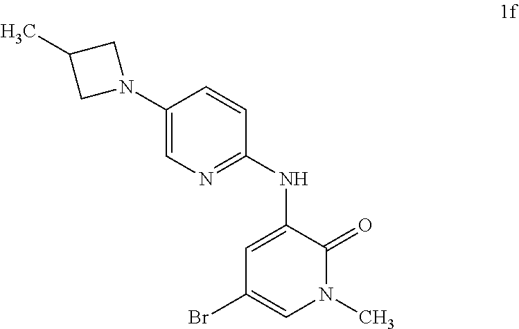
N(C1=CC(Br)=CN(C)C1=O)C1=NC=C(N2CC(C)C2)C=C1
